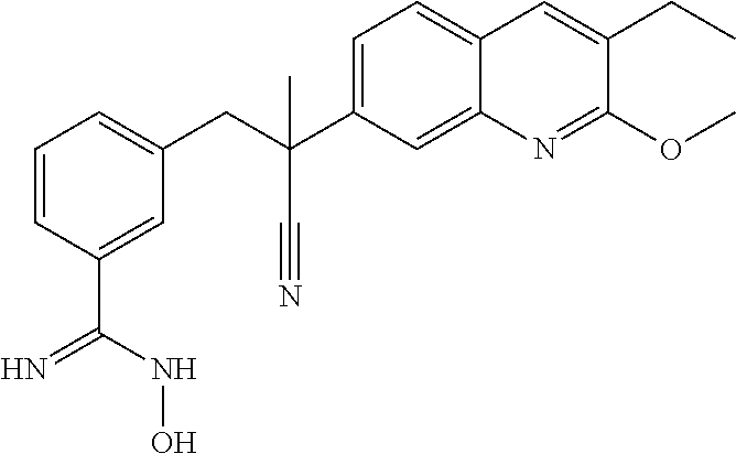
C1=C(C(C)(C#N)CC2=CC=CC(C(NO)=N)=C2)C=C2C(=C1)C=C(CC)C(OC)=N2
